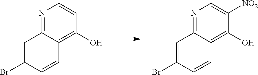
N1=C2C(=C(O)C=C1)C=CC(Br)=C2.N1=C2C(=C(O)C([NO2])=C1)C=CC(Br)=C2
